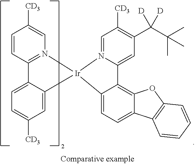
C1=CC2=N(C=C1[CD3])[Ir]1(C3=CC([CD3])=CC=C23)N2=CC([CD3])=C(C(C(C)(C)C)([D])[D])C=C2C2=C3C(=CC=C12)C1=C(O3)C=CC=C1
